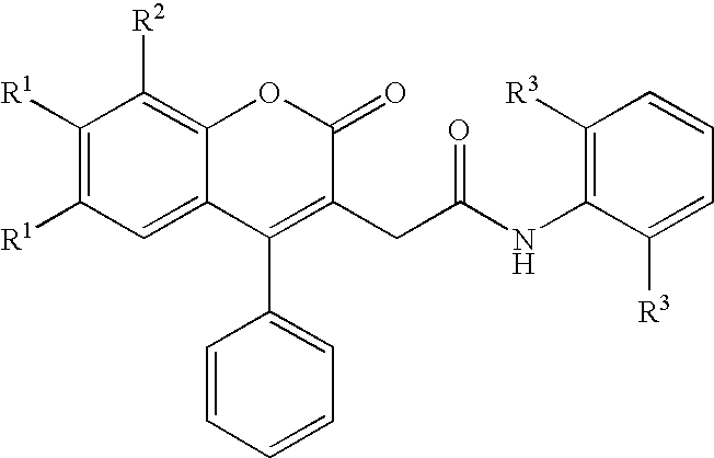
C1([R1])=C([R1])C=C2C(=C1[R2])OC(=O)C(CC(NC1=C([R3])C=CC=C1[R3])=O)=C2C1=CC=CC=C1
